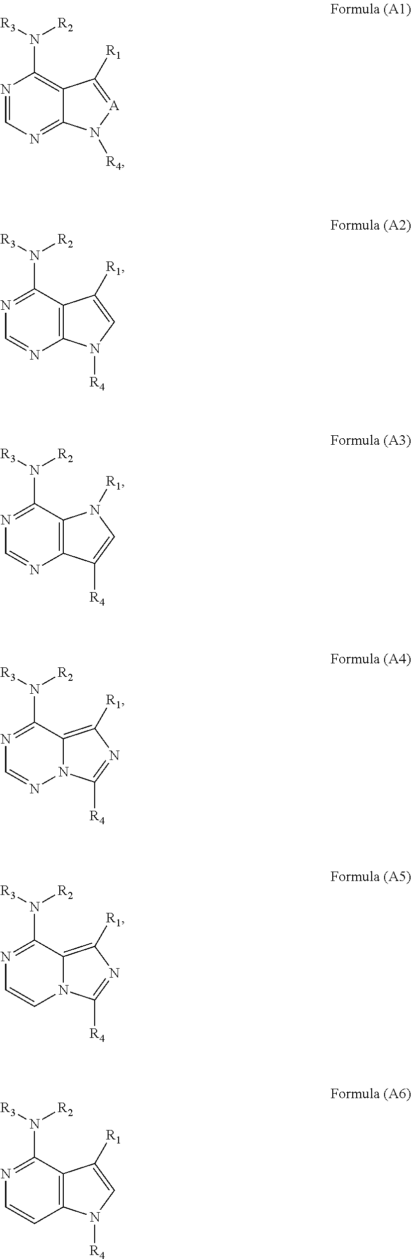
N1=CN=C2C(=C1N([R3])[R2])C([R1])=[A]N2[R4].N1=C(N([R3])[R2])C2=C(N=C1)N([R4])C=C2[R1].N1=C(N([R3])[R2])C2=C(N=C1)C([R4])=CN2[R1].N1=C(N([R3])[R2])C2=C([R1])N=C([R4])N2N=C1.N1=C(N([R3])[R2])C2=C([R1])N=C([R4])N2C=C1.N1=C(N([R3])[R2])C2=C(C=C1)N([R4])C=C2[R1]
